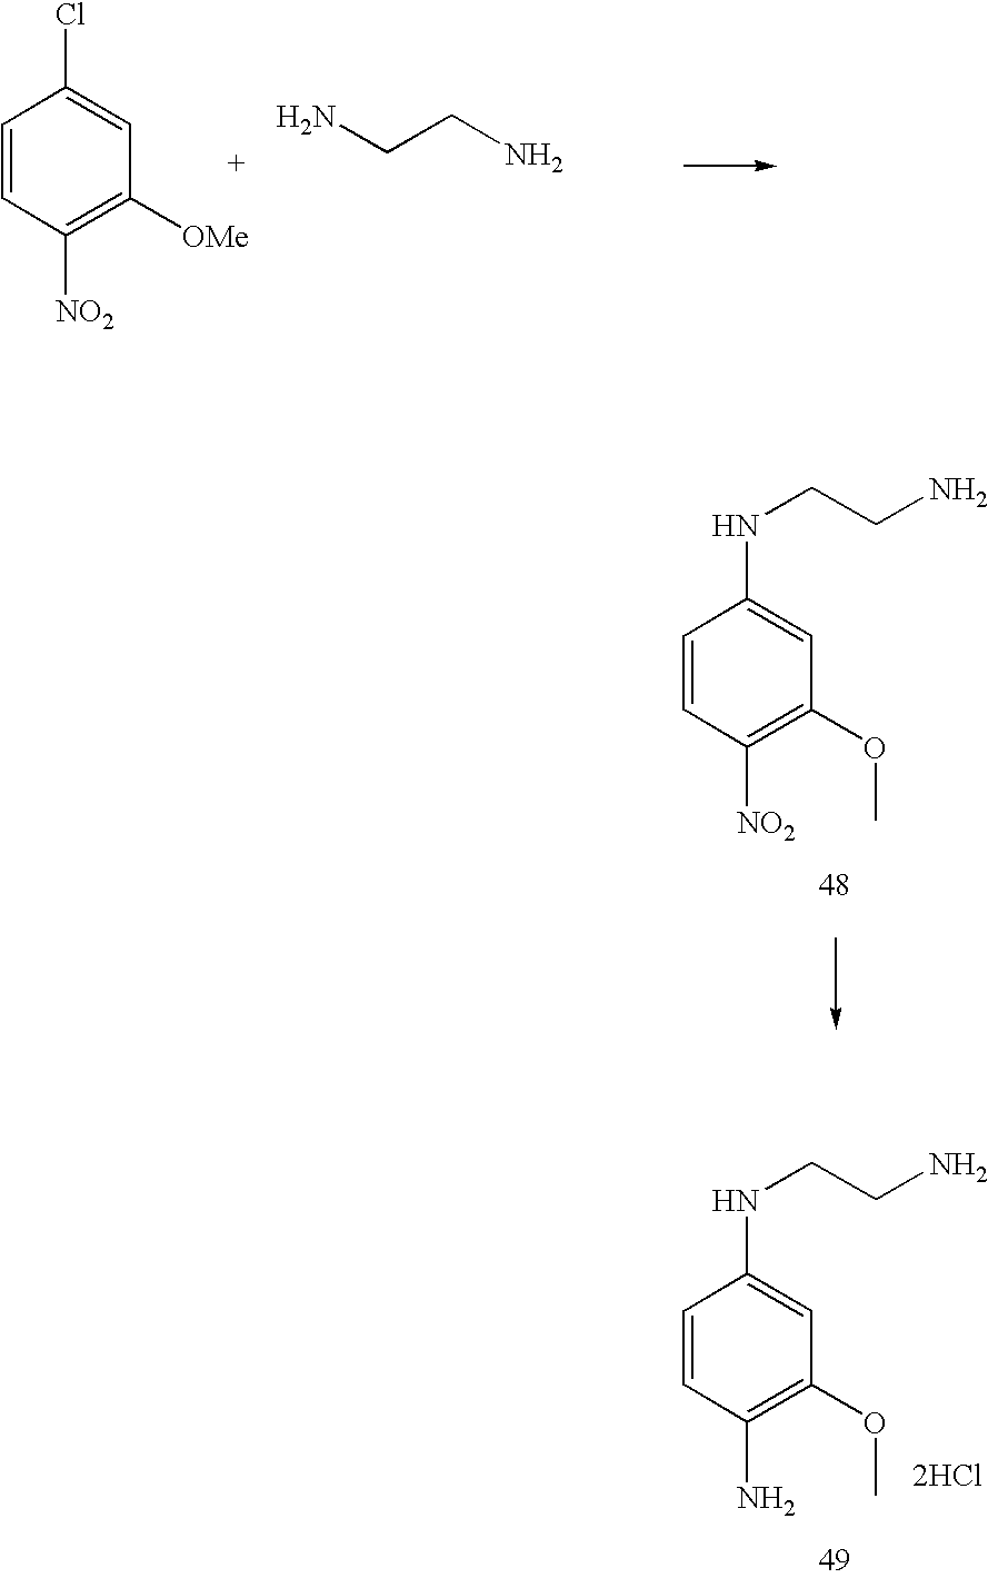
C1=CC([NO2])=C([OMe])C=C1Cl.NCCN.N(CCN)C1=CC(OC)=C([NO2])C=C1.[2HCl].N(CCN)C1=CC(OC)=C(N)C=C1
